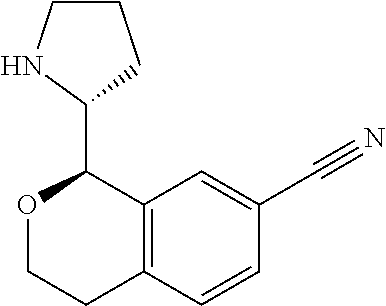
O1CCC2=C(C1C1CCCN1)C=C(C#N)C=C2
